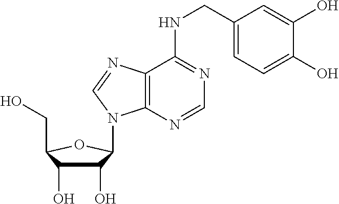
C1(O)C(O)C(CO)OC1N1C2=C(C(NCC3=CC=C(O)C(O)=C3)=NC=N2)N=C1
